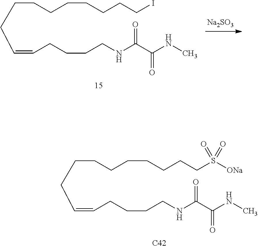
C(CCCCCCCI)CC=CCCCCNC(C(NC)=O)=O.[Na2SO3].C(CCCCCCCS([ONa])(=O)=O)CC=CCCCCNC(C(NC)=O)=O.[C42]
